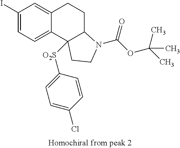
C1(I)=CC=C2C(=C1)CCC1C2([O2S]C2=CC=C(Cl)C=C2)CCN1C(OC(C)(C)C)=O
